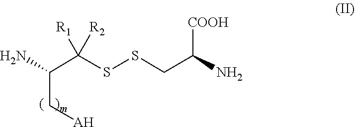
C(C(C[AH])N)([R1])([R2])SSCC(N)[COOH]
